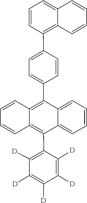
[D]C1=C([D])C([D])=C([D])C(C2=C3C=CC=CC3=C(C3=CC=C(C4=C5C(=CC=C4)C=CC=C5)C=C3)C3=CC=CC=C23)=C1[D]
